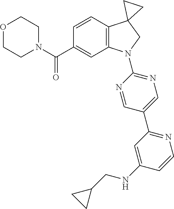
O1CCN(C(C2=CC3=C(C=C2)C2(CN3C3=NC=C(C4=NC=CC(NCC5CC5)=C4)C=N3)CC2)=O)CC1
